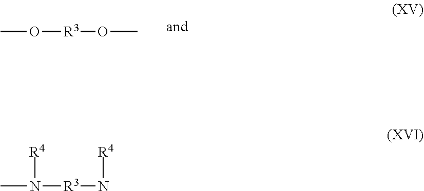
CO[R3]OC.CN([R3]N[R4])[R4]
